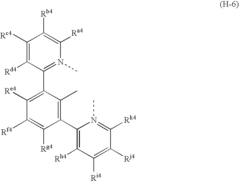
C1([Rc4])=C([Rd4])C(C2=C([Re4])C([Rf4])=C([Rg4])C(C3=C([Rh4])C([Ri4])=C([Rj4])C([Rk4])=N3C)=C2C)=N(C)C([Ra4])=C1[Rb4]
